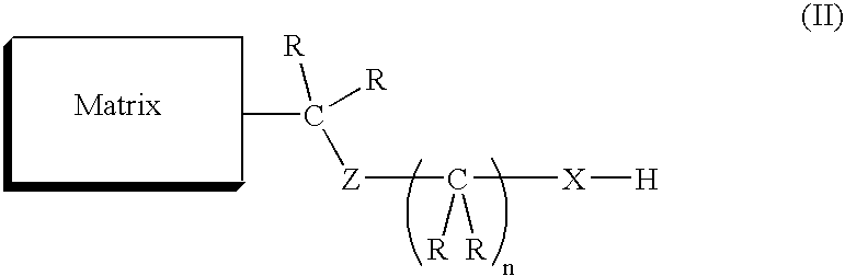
CC([Z]C([X][H])([R])[R])([R])[R]
